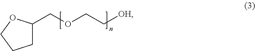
C1C(COCC[OH])OCC1
